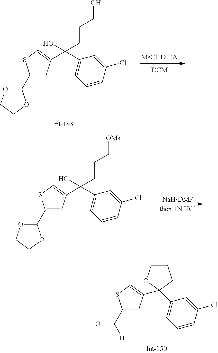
C1(C2OCCO2)=CC(C(C2=CC=CC(Cl)=C2)(CCCO)O)=CS1.C1(C2OCCO2)=CC(C(C2=CC=CC(Cl)=C2)(CCC[OMs])O)=CS1.[NaH/DMF].[then 1N HCl].C1(C(=O)[H])=CC(C2(C3=CC=CC(Cl)=C3)OCCC2)=CS1
